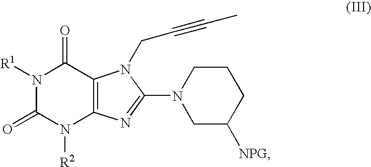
N1([R1])C(=O)N([R2])C2=C(C1=O)N(CC#CC)C(N1CC([NPG])CCC1)=N2
